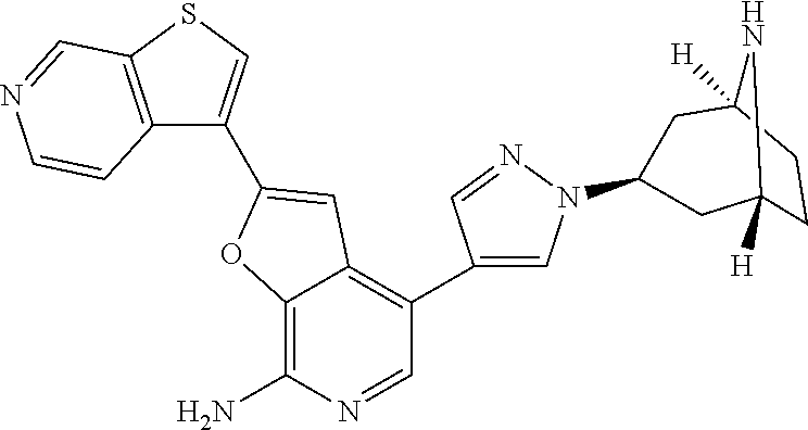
C12=C(N)N=CC(C3=CN(C4CC5([H])CCC([H])(C4)N5)N=C3)=C1C=C(C1=CSC3=C1C=CN=C3)O2
